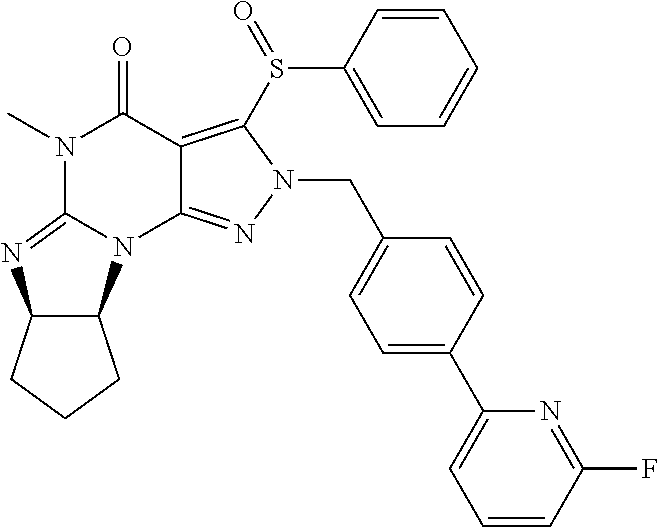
C1=CC(F)=NC(C2=CC=C(CN3C(S(C4=CC=CC=C4)=O)=C4C(=N3)N3C5C(N=C3N(C)C4=O)CCC5)C=C2)=C1
